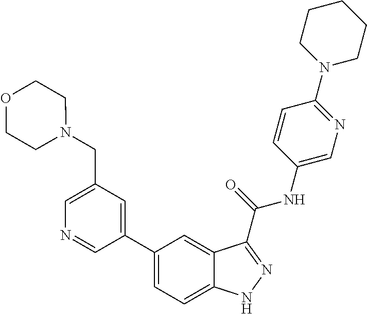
C1(CN2CCOCC2)=CN=CC(C2=CC=C3C(=C2)C(C(NC2=CN=C(N4CCCCC4)C=C2)=O)=NN3)=C1
